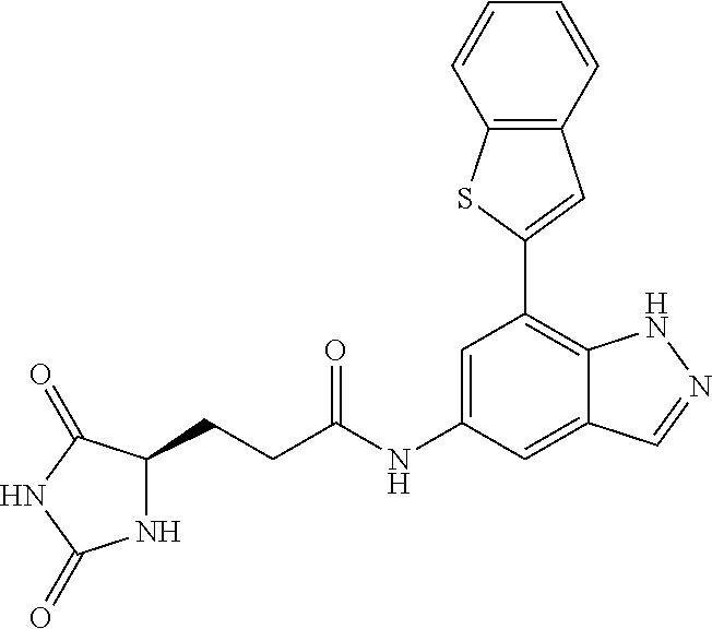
C1=C(NC(=O)CCC2NC(=O)NC2=O)C=C2C(=C1C1=CC3=C(S1)C=CC=C3)NN=C2
